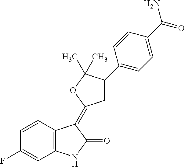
C1=CC(F)=CC2=C1C(=C1C=C(C3=CC=C(C(N)=O)C=C3)C(C)(C)O1)C(=O)N2
